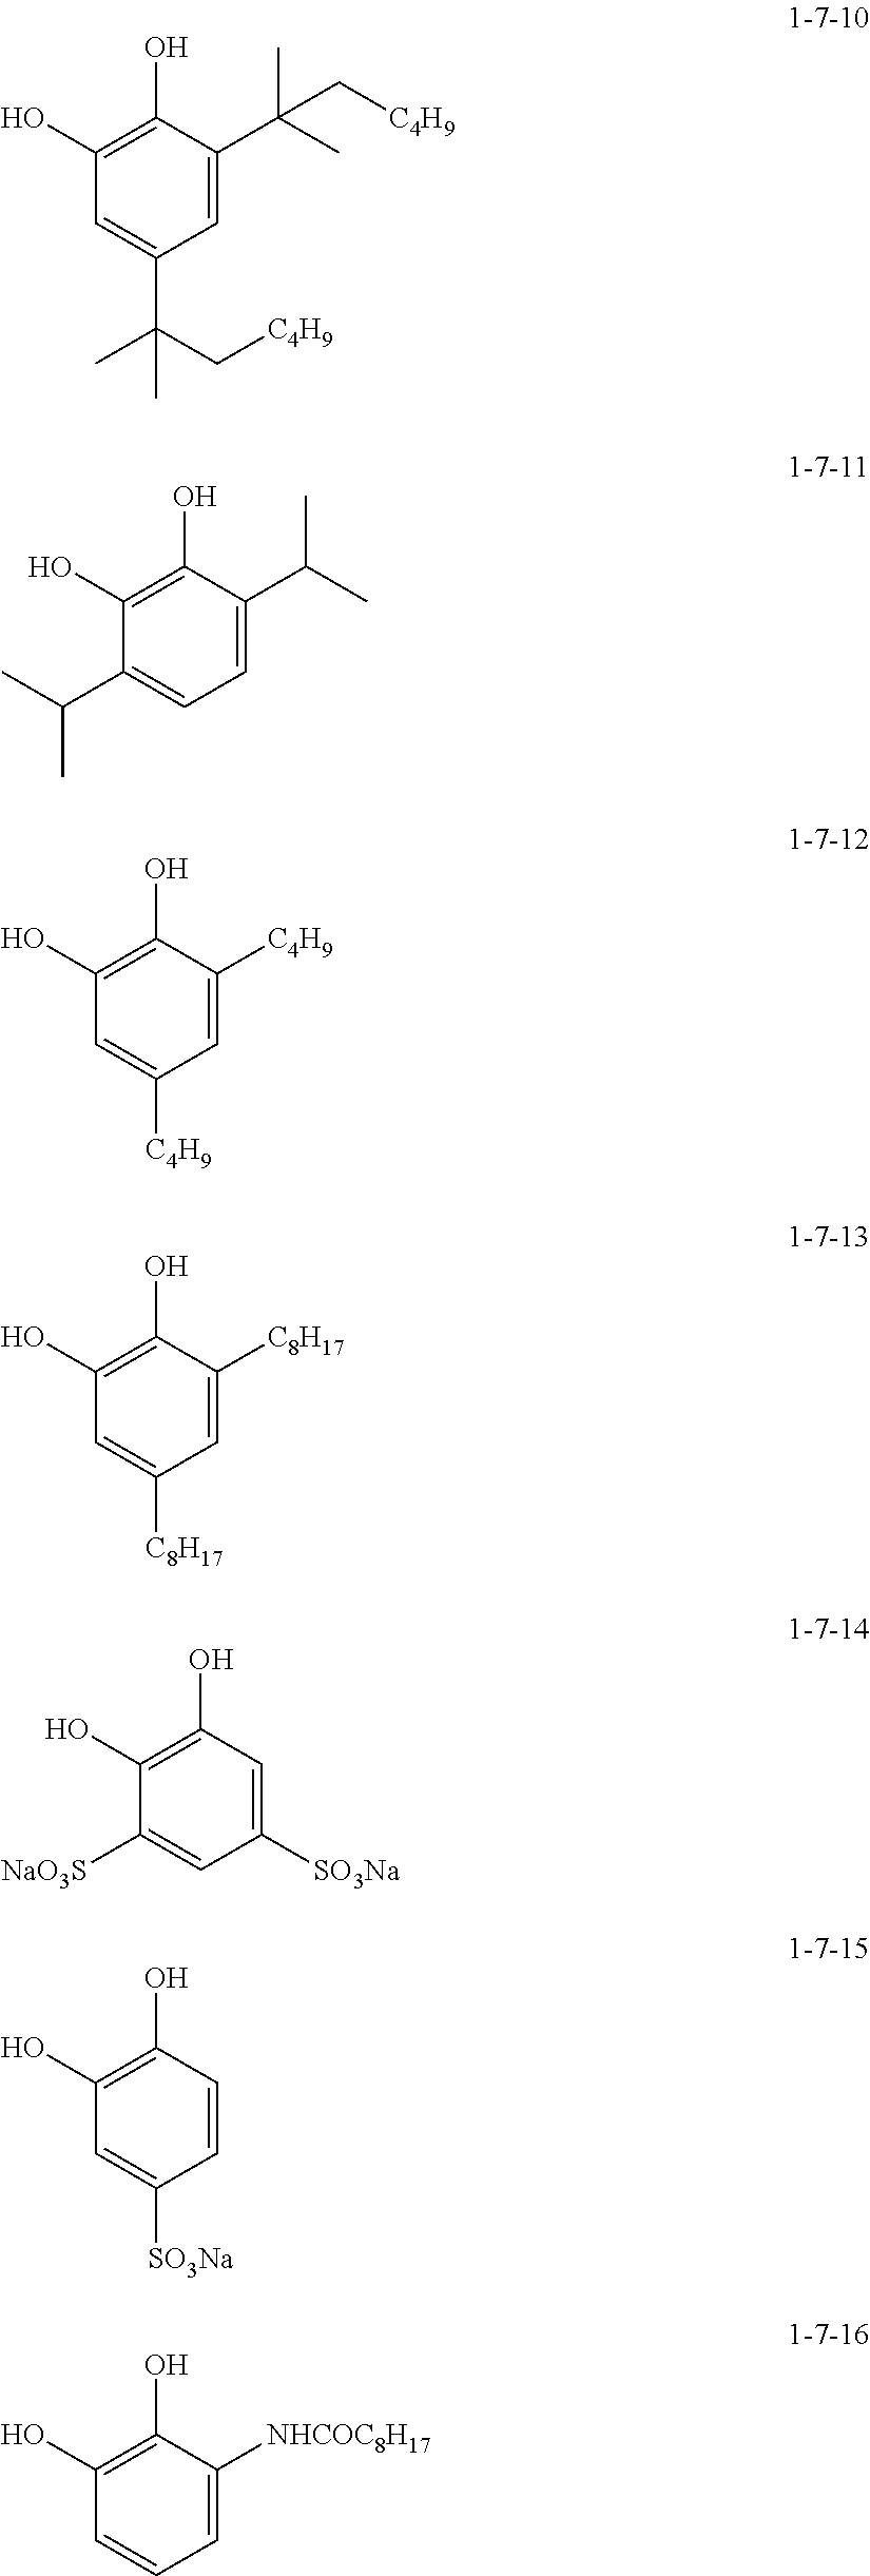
C1=C(C(C[C4H9])(C)C)C=C(C(C)(C)C[C4H9])C(O)=C1O.C1(C(C)C)=CC=C(C(C)C)C(O)=C1O.C1=C([C4H9])C=C([C4H9])C(O)=C1O.C1=C([C8H17])C=C([C8H17])C(O)=C1O.C1([NaO3S])=CC([SO3Na])=CC(O)=C1O.C1=C([SO3Na])C=CC(O)=C1O.C1=CC=C([NHCOC8H17])C(O)=C1O
